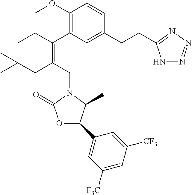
C1(OC)=C(C2=C(CN3C(=O)OC(C4=CC([F3C])=CC([CF3])=C4)C3C)CC(C)(C)CC2)C=C(CCC2=NN=NN2)C=C1
